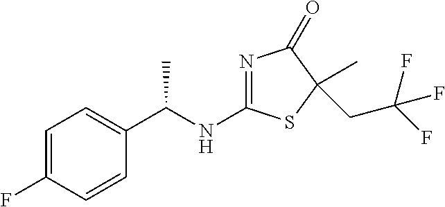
N1=C(NC(C2=CC=C(F)C=C2)C)SC(C)(CC(F)(F)F)C1=O
